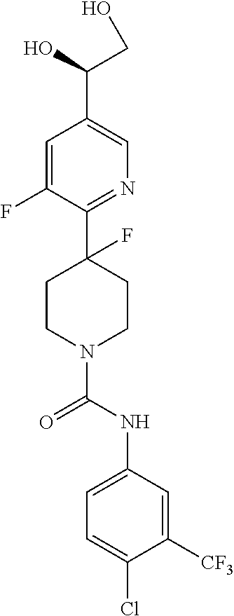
C1=C(F)C(C2(F)CCN(C(NC3=CC=C(Cl)C([CF3])=C3)=O)CC2)=NC=C1C(O)CO
